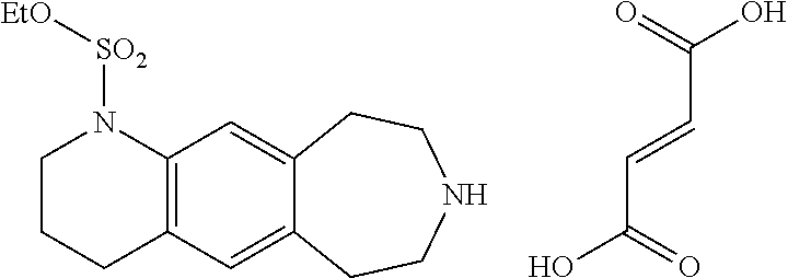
OC(=O)C=CC(O)=O.C1CCC2=C(N1[SO2][EtO])C=C1C(=C2)CCNCC1
